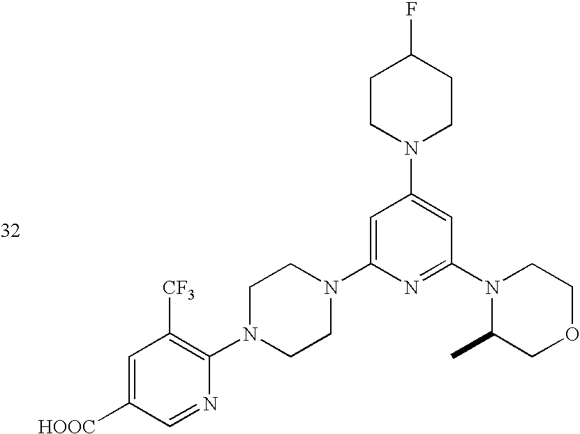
C1=C([HOOC])C=NC(N2CCN(C3=CC(N4CCC(F)CC4)=CC(N4C(C)COCC4)=N3)CC2)=C1[CF3]
